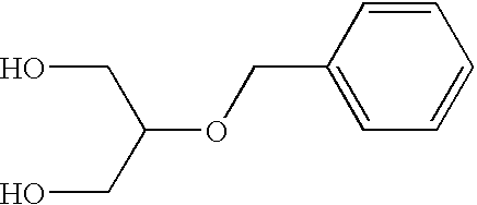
OCC(OCC1=CC=CC=C1)CO
